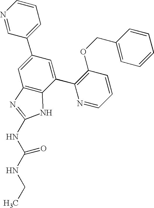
N1=CC(C2=CC3=C(C(C4=C(OCC5=CC=CC=C5)C=CC=N4)=C2)NC(NC(NCC)=O)=N3)=CC=C1
